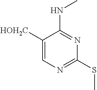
C1([HOH2C])=CN=C(SC)N=C1NC
